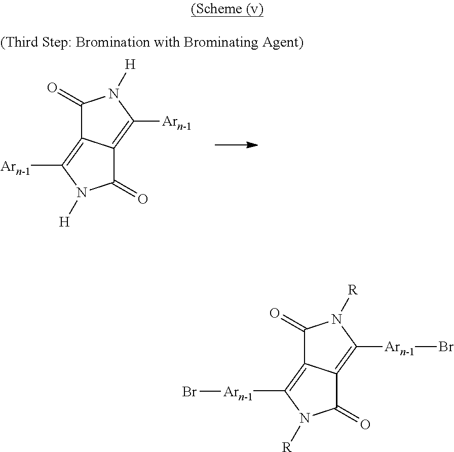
C1(=O)C2=C([Arn-1]Br)N([R])C(=O)C2=C([Arn-1]Br)N1[R].C1(=O)C2=C([Arn-1])N([H])C(=O)C2=C([Arn-1])N1[H]
